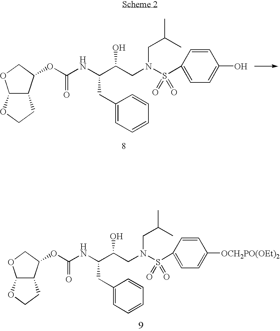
C1=CC(S(N(CC(C(NC(OC2C3C(OC2)OCC3)=O)CC2=CC=CC=C2)O)CC(C)C)(=O)=O)=CC=C1O.C1=CC(S(N(CC(C(NC(OC2C3C(OC2)OCC3)=O)CC2=CC=CC=C2)O)CC(C)C)(=O)=O)=CC=C1[OCH2PO(OEt)2]
